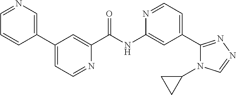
C1=NC=C(C2=CC=NC(C(NC3=CC(C4=NN=CN4C4CC4)=CC=N3)=O)=C2)C=C1
